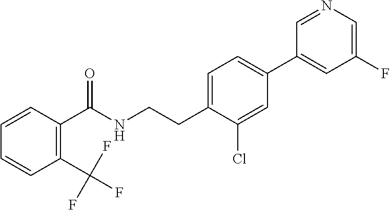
C(CNC(=O)C1=C(C(F)(F)F)C=CC=C1)C1=CC=C(C2=CC(F)=CN=C2)C=C1Cl
